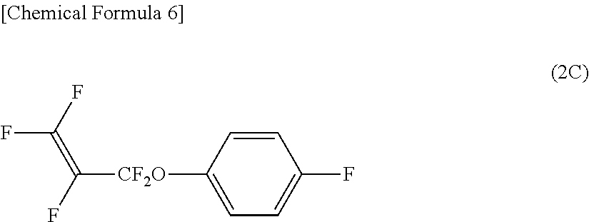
FC(F)=C(F)[CF2O]C1=CC=C(F)C=C1
